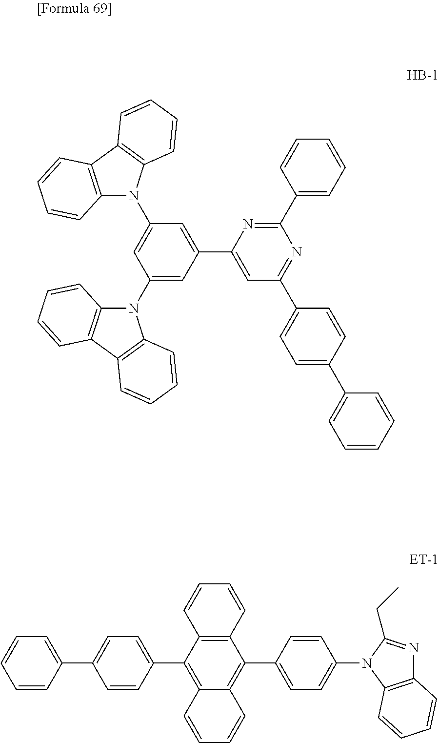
C1(N2C3=C(C4=C2C=CC=C4)C=CC=C3)=CC(C2=CC(C3=CC=C(C4=CC=CC=C4)C=C3)=NC(C3=CC=CC=C3)=N2)=CC(N2C3=C(C4=C2C=CC=C4)C=CC=C3)=C1.C1=CC(C2=CC=C(C3=C4C(=C(C5=CC=C(N6C7=C(N=C6CC)C=CC=C7)C=C5)C5=C3C=CC=C5)C=CC=C4)C=C2)=CC=C1
